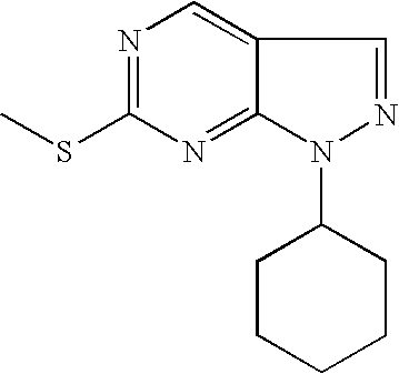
N1=C(SC)N=C2C(=C1)C=NN2C1CCCCC1
